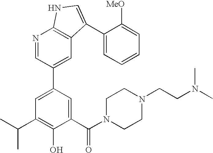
N1=CC(C2=CC(C(C)C)=C(O)C(C(N3CCN(CCN(C)C)CC3)=O)=C2)=CC2=C1NC=C2C1=CC=CC=C1[MeO]
